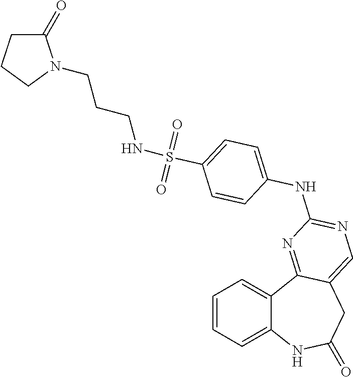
C1=CC=C2C(=C1)C1=NC(NC3=CC=C(S(NCCCN4C(=O)CCC4)(=O)=O)C=C3)=NC=C1CC(=O)N2
